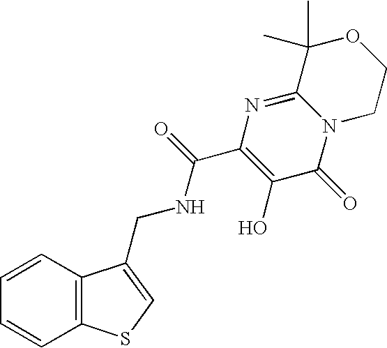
N12CCOC(C)(C)C1=NC(C(NCC1=CSC3=C1C=CC=C3)=O)=C(O)C2=O
